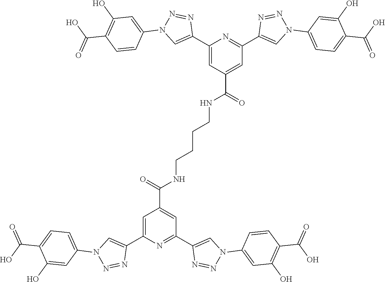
C1(C2=CN(C3=CC(O)=C(C(O)=O)C=C3)N=N2)=CC(C(NCCCCNC(C2=CC(C3=CN(C4=CC(O)=C(C(O)=O)C=C4)N=N3)=NC(C3=CN(C4=CC=C(C(O)=O)C(O)=C4)N=N3)=C2)=O)=O)=CC(C2=CN(C3=CC=C(C(O)=O)C(O)=C3)N=N2)=N1
